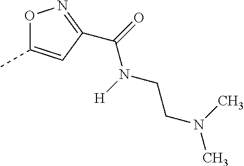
O1C(C)=CC(C(N(CCN(C)C)[H])=O)=N1
